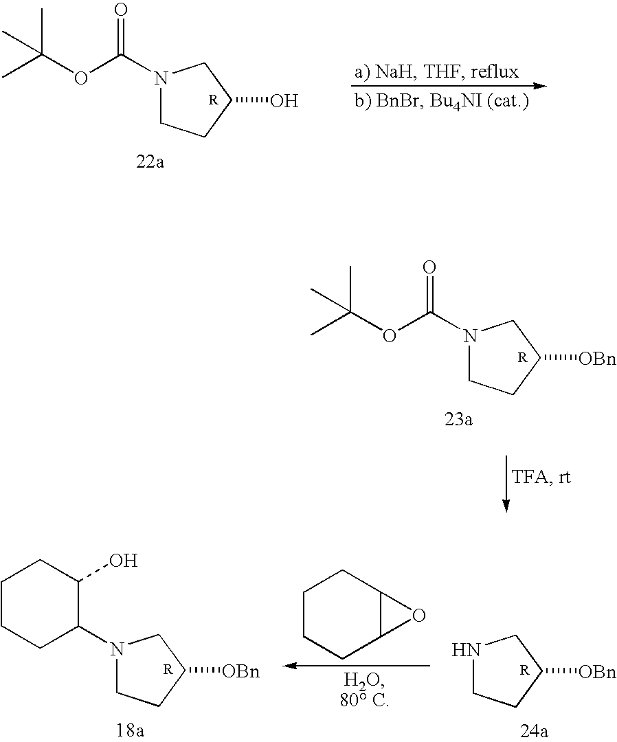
N1(C(OC(C)(C)C)=O)CCC(O)C1.N1(C(OC(C)(C)C)=O)CCC([OBn])C1.C1CCC2C(C1)O2.N1CCC([OBn])C1.C1CCC(N2CCC([OBn])C2)C(O)C1
